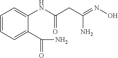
C1=CC=C(C(N)=O)C(NC(CC(=NO)N)=O)=C1
